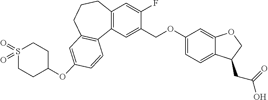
C12=C(C=C(COC3=CC=C4C(=C3)OCC4CC(O)=O)C(F)=C1)C1=C(CCC2)C=C(OC2CCS(=O)(=O)CC2)C=C1
